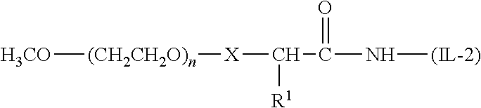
[H3CO][(CH2CH2O)n][X]C([R1])C(=O)N[(IL-2)]
